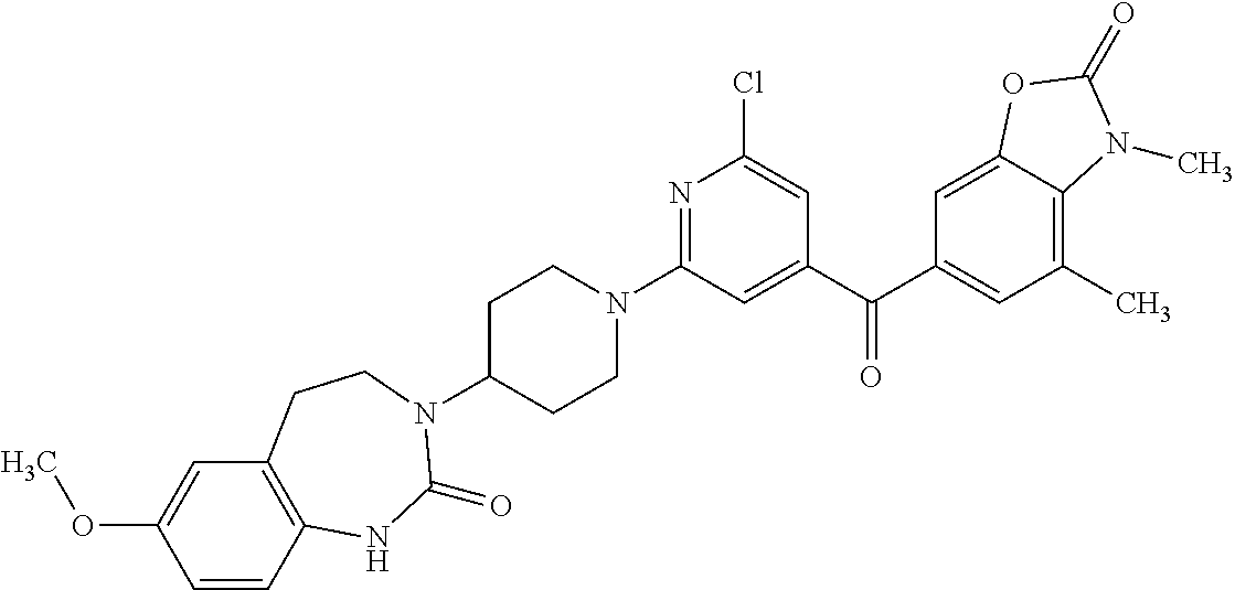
C1C(N2C(=O)NC3=C(C=C(OC)C=C3)CC2)CCN(C2=NC(Cl)=CC(C(C3=CC(C)=C4C(=C3)OC(=O)N4C)=O)=C2)C1
